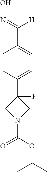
C1=CC(C2(F)CN(C(=O)OC(C)(C)C)C2)=CC=C1C([H])=NO
